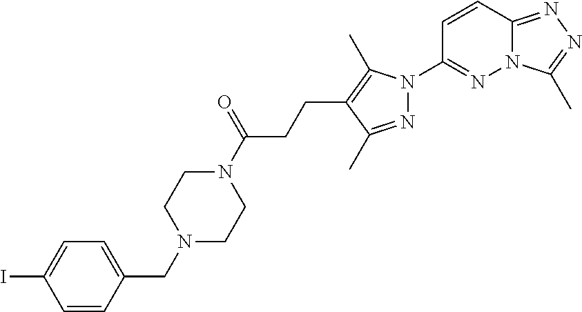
N12C(=NN=C1C)C=CC(N1N=C(C)C(CCC(N3CCN(CC4=CC=C(I)C=C4)CC3)=O)=C1C)=N2
